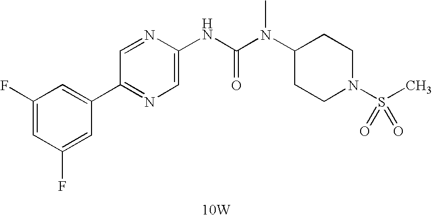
[10W].C1(C2=CC(F)=CC(F)=C2)=NC=C(NC(N(C)C2CCN(S(C)(=O)=O)CC2)=O)N=C1
